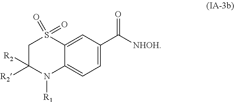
C1=C(C([NHOH])=O)C=C2C(=C1)N([R1])C([R2])([R2])CS2(=O)=O
